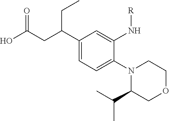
C1(C(CC(O)=O)CC)=CC=C(N2C(C(C)C)COCC2)C(N[R])=C1
